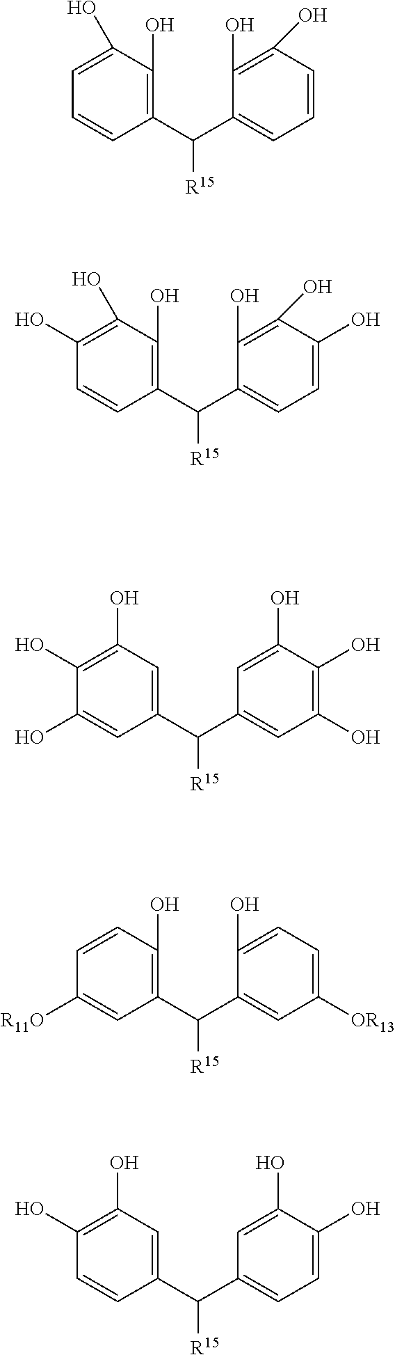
C1(C(C2=CC=CC(O)=C2O)[R15])=C(O)C(O)=CC=C1.C1(C(C2=CC=C(O)C(O)=C2O)[R15])=C(O)C(O)=C(O)C=C1.C1(C(C2=CC(O)=C(O)C(O)=C2)[R15])=CC(O)=C(O)C(O)=C1.C1(C(C2=CC([OR13])=CC=C2O)[R15])=C(O)C=CC([R11O])=C1.C1(C(C2=CC=C(O)C(O)=C2)[R15])=CC(O)=C(O)C=C1
